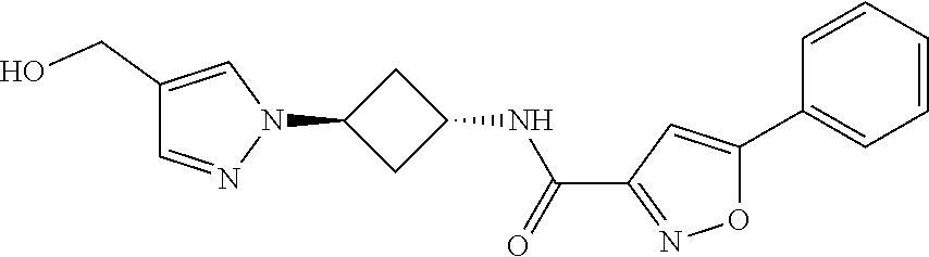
C1(CO)=CN(C2CC(NC(=O)C3=NOC(C4=CC=CC=C4)=C3)C2)N=C1
